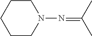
N(=C(C)C)N1CCCCC1
